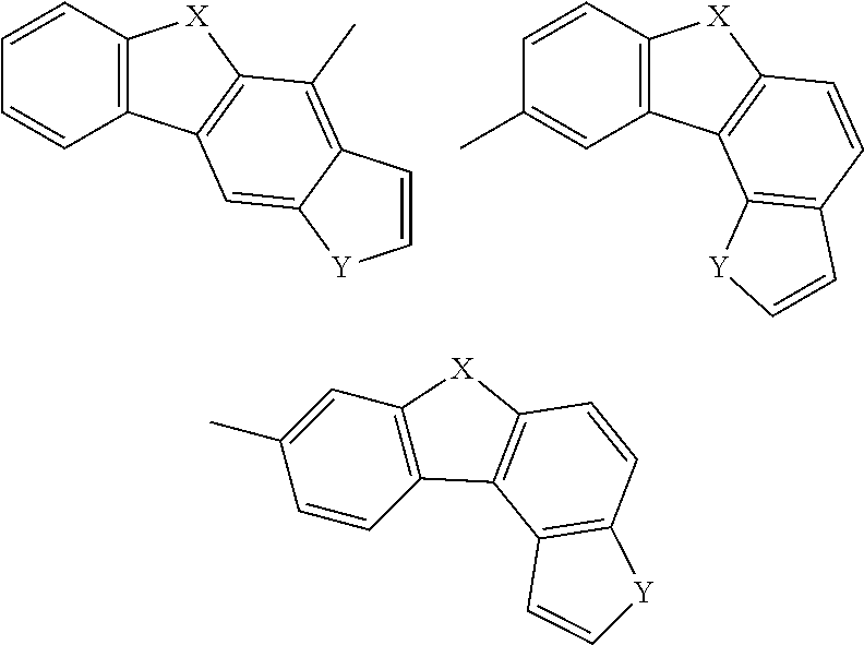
C12=C(C=CC=C1)C1=C([X]2)C(C)=C2C(=C1)[Y]C=C2.C12=C(C=C(C)C=C1)C1=C([X]2)C=CC2=C1[Y]C=C2.C12=C(C=C(C)C=C1)[X]C1=C2C2=C(C=C1)[Y]C=C2
